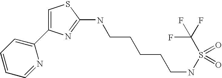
C1=C(C2=CC=CC=N2)N=C(NCCCCCNS(C(F)(F)F)(=O)=O)S1
